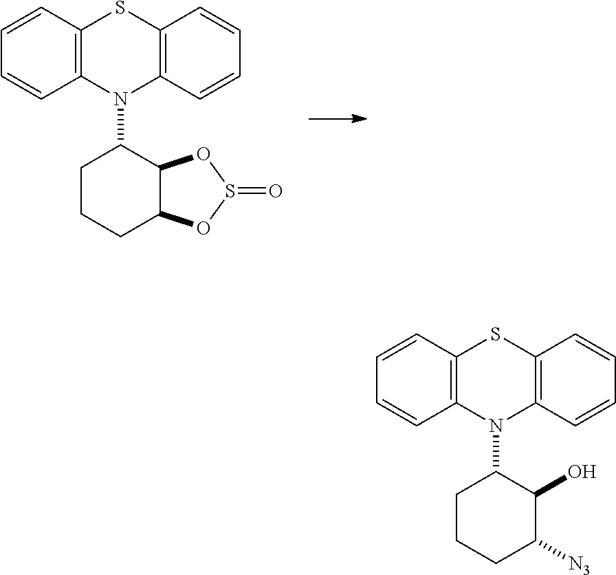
C12=C(C=CC=C1)SC1=C(N2C2CCCC3C2OS(=O)O3)C=CC=C1.C12=C(C=CC=C1)SC1=C(N2C2CCCC([N3])C2O)C=CC=C1
